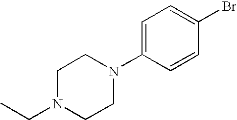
C1N(CC)CCN(C2=CC=C(Br)C=C2)C1
